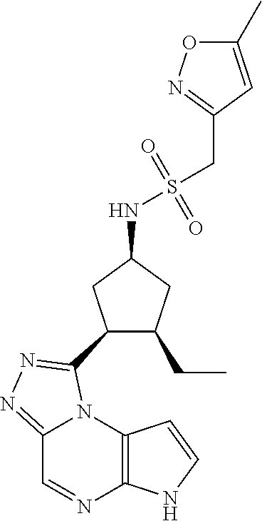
C12=C(N3C(=NN=C3C3C(CC)CC(NS(CC4=NOC(C)=C4)(=O)=O)C3)C=N1)C=CN2
